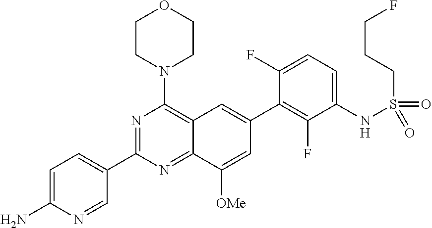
C12=NC(C3=CC=C(N)N=C3)=NC(N3CCOCC3)=C1C=C(C1=C(F)C(NS(CCCF)(=O)=O)=CC=C1F)C=C2[OMe]
